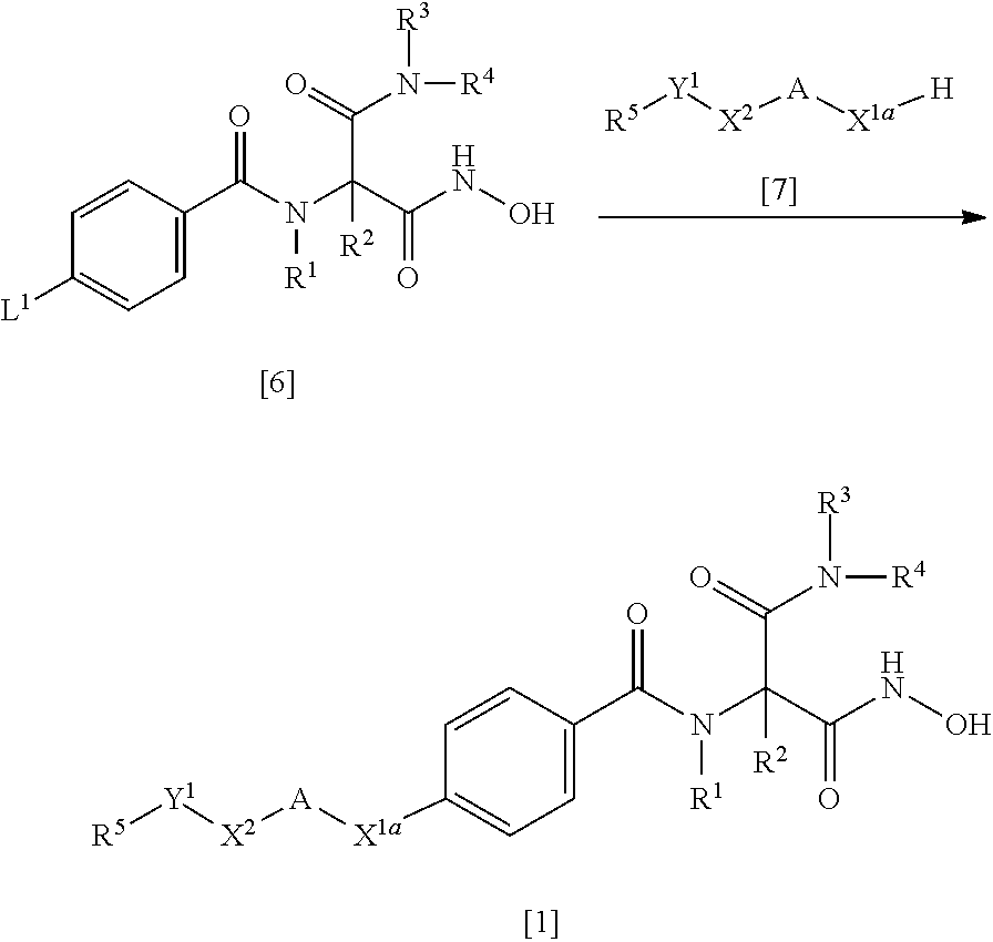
[R5][Y1][X2][A][X1a]C1=CC=C(C(N(C(C(NO)=O)(C(=O)N([R4])[R3])[R2])[R1])=O)C=C1.C1=CC(C(N(C(C(NO)=O)(C(=O)N([R4])[R3])[R2])[R1])=O)=CC=C1[L1].[R5][Y1][X2][A][X1a][H]
